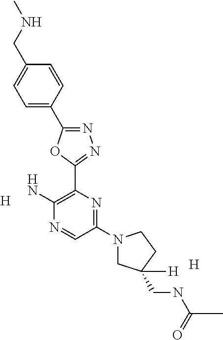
[H].C1(N2CC(CNC(=O)C)([H])CC2)=NC(C2=NN=C(C3=CC=C(CNC)C=C3)O2)=C(N)N=C1.[H]
